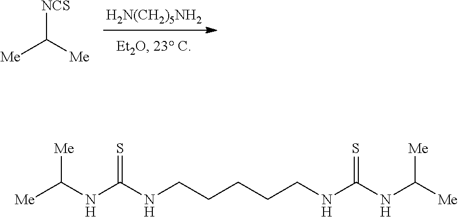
C(NC(NCCCCCNC(NC([Me])[Me])=S)=S)([Me])[Me].[Me]C([Me])[NCS].[H2N(CH2)5NH2]
